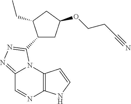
C12=C(N3C(=NN=C3C3CC(OCCC#N)CC3CC)C=N1)C=CN2
